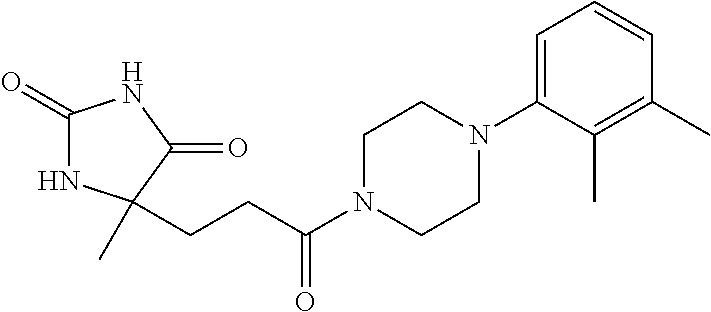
C1(=O)NC(C)(CCC(N2CCN(C3=CC=CC(C)=C3C)CC2)=O)C(=O)N1
